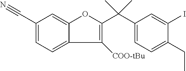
C1(C#N)=CC=C2C(=C1)OC(C(C1=CC=C(CC)C(I)=C1)(C)C)=C2[COO-tBu]
